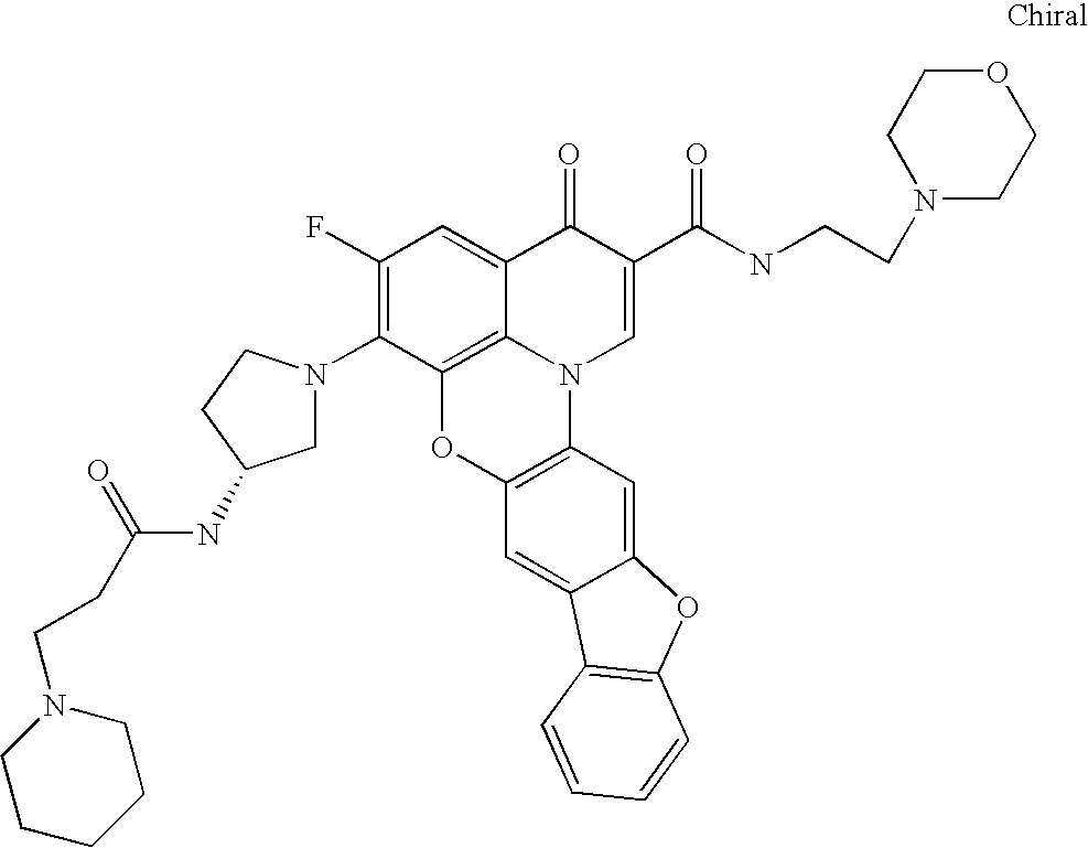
C1(F)=C(N2CC(NC(CCN3CCCCC3)=O)CC2)C2=C3C(=C1)C(=O)C(C(=O)NCCN1CCOCC1)=CN3C1=C(O2)C=C2C(=C1)OC1=C2C=CC=C1
